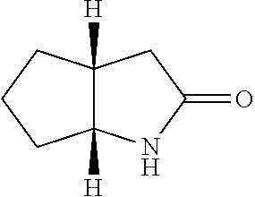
C12([H])C([H])(NC(=O)C1)CCC2
